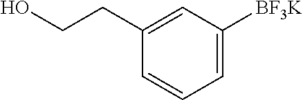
C1=C([BF3K])C=C(CCO)C=C1
